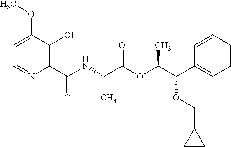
N(C(C(OC(C(C1=CC=CC=C1)OCC1CC1)C)=O)C)C(C1=C(O)C(OC)=CC=N1)=O
